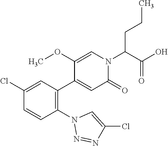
C1(Cl)=CC(C2=CC(=O)N(C(C(O)=O)CCC)C=C2OC)=C(N2N=NC(Cl)=C2)C=C1
